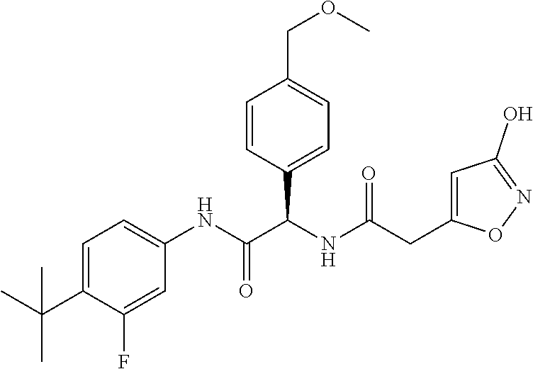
C1=C(C(C)(C)C)C(F)=CC(NC(C(NC(=O)CC2=CC(O)=NO2)C2=CC=C(COC)C=C2)=O)=C1
